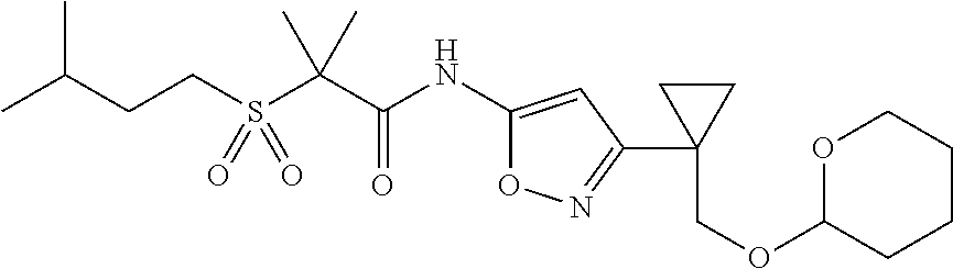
S(C(C(NC1=CC(C2(COC3CCCCO3)CC2)=NO1)=O)(C)C)(=O)(=O)CCC(C)C
